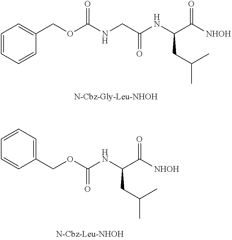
C1=CC=CC(COC(NCC(NC(CC(C)C)C([NHOH])=O)=O)=O)=C1.C1(COC(NC(CC(C)C)C([NHOH])=O)=O)=CC=CC=C1
